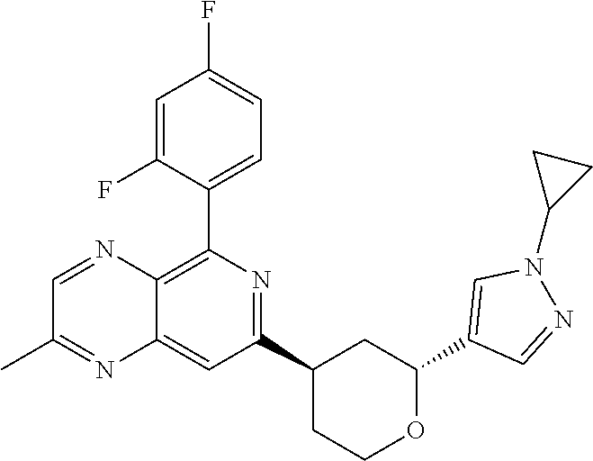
C1(C2=CC=C(F)C=C2F)=C2C(=CC(C3CCOC(C4=CN(C5CC5)N=C4)C3)=N1)N=C(C)C=N2
